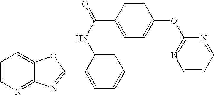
C12=NC=CC=C1OC(C1=CC=CC=C1NC(C1=CC=C(OC3=NC=CC=N3)C=C1)=O)=N2
